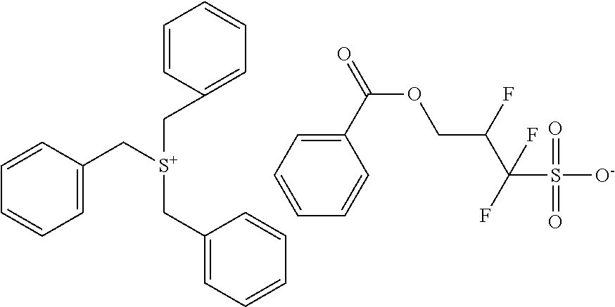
C1=CC(C[S+](CC2=CC=CC=C2)CC2=CC=CC=C2)=CC=C1.O(CC(C(S([O-])(=O)=O)(F)F)F)C(=O)C1=CC=CC=C1
